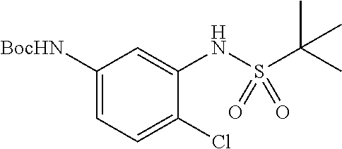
C1([BocHN])=CC=C(Cl)C(NS(C(C)(C)C)(=O)=O)=C1
